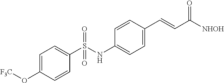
C1=C(O[F3C])C=CC(S(NC2=CC=C(C=CC([NHOH])=O)C=C2)(=O)=O)=C1
